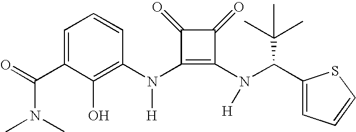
C(C1=CC=CC(N(C2=C(N([H])C(C3=CC=CS3)C(C)(C)C)C(=O)C2=O)[H])=C1O)(=O)N(C)C
